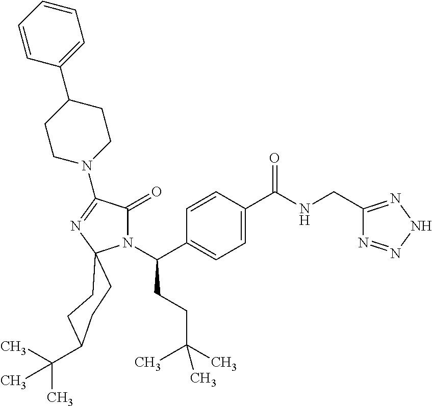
N1(C(C2=CC=C(C(NCC3=NNN=N3)=O)C=C2)CCC(C)(C)C)C(=O)C(N2CCC(C3=CC=CC=C3)CC2)=NC12CCC(C(C)(C)C)CC2
